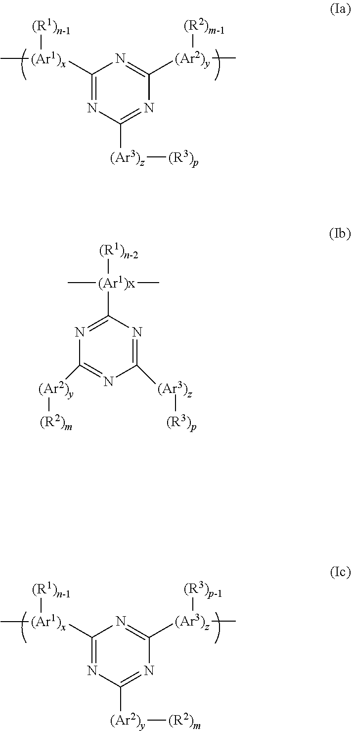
C1([(Ar1)x]([(R1)n-1])C)=NC([(Ar3)z][(R3)p])=NC([(Ar2)y]([(R2)m-1])C)=N1.C1([(Ar1)x]([(R1)n-1])C)=NC([(Ar2)y][(R2)m])=NC([(Ar3)z]([(R3)p-1])C)=N1.C1([(Ar3)z][(R3)p])=NC([(Ar1)x]([(R1)n-2])(C)C)=NC([(Ar2)y][(R2)m])=N1
